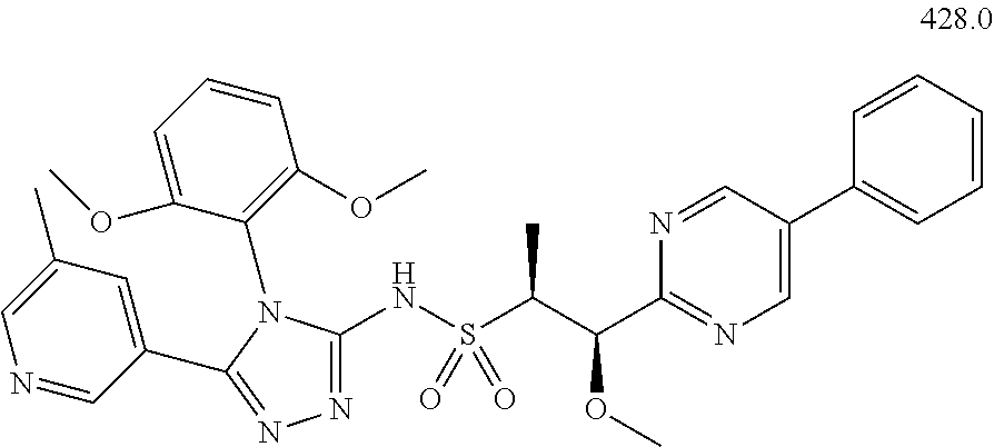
C1=C(OC)C(N2C(NS(C(C(C3=NC=C(C4=CC=CC=C4)C=N3)OC)C)(=O)=O)=NN=C2C2=CC(C)=CN=C2)=C(OC)C=C1
